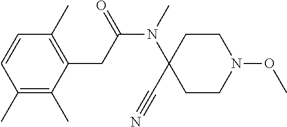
C1=CC(C)=C(C)C(CC(N(C)C2(C#N)CCN(OC)CC2)=O)=C1C
